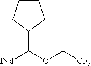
[Pyd]C(OC[CF3])C1CCCC1
